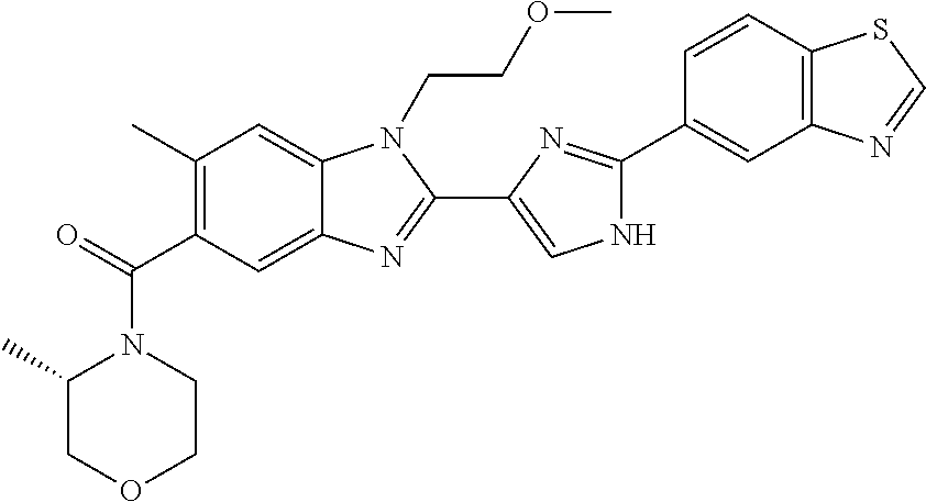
C1(C)=C(C(=O)N2C(C)COCC2)C=C2C(=C1)N(CCOC)C(C1=CNC(C3=CC4=C(C=C3)SC=N4)=N1)=N2
